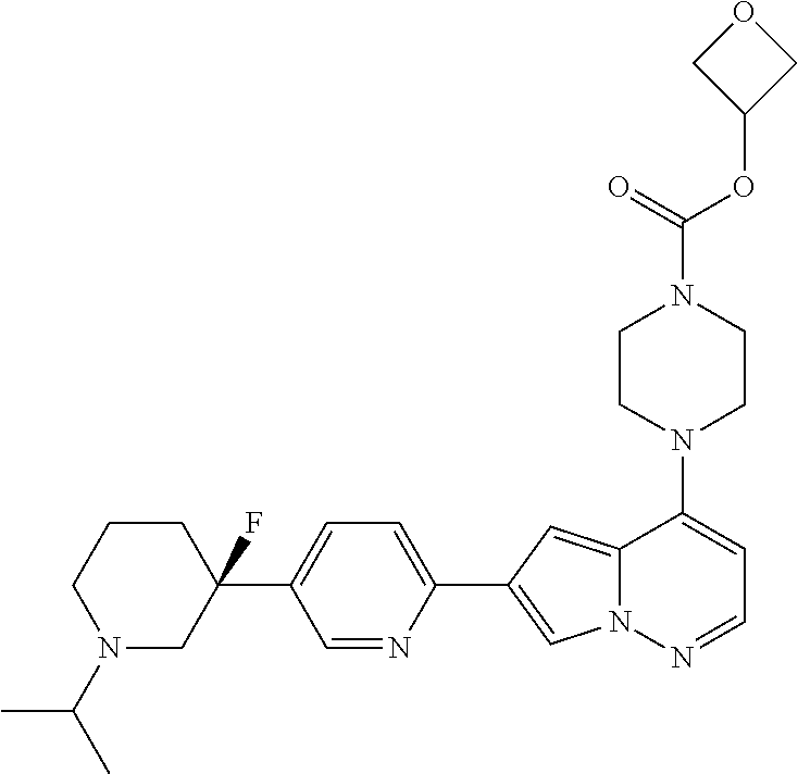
N1(C2=CC=NN3C2=CC(C2=CC=C(C4(F)CCCN(C(C)C)C4)C=N2)=C3)CCN(C(OC2COC2)=O)CC1
